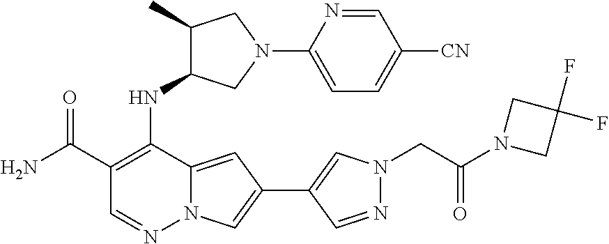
NC(C1=C(NC2C(C)CN(C3=CC=C([CN])C=N3)C2)C2=CC(C3=CN(CC(N4CC(F)(F)C4)=O)N=C3)=CN2N=C1)=O
